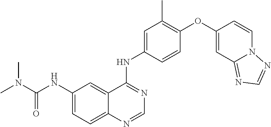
C12=CC=C(NC(N(C)C)=O)C=C1C(NC1=CC(C)=C(OC3=CC4=NC=NN4C=C3)C=C1)=NC=N2
